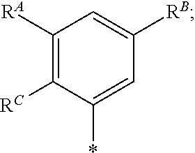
C1([RA])=C([RC])C(*)=CC([RB])=C1
